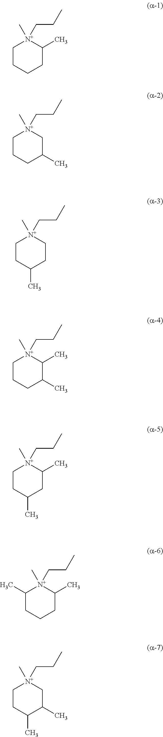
C1CCCC(C)[N+]1(C)CCC.C1CCC(C)C[N+]1(C)CCC.C1CC(C)CC[N+]1(C)CCC.C1CCC(C)C(C)[N+]1(C)CCC.C1CC(C)CC(C)[N+]1(C)CCC.C1(C)CCCC(C)[N+]1(C)CCC.C1CC(C)C(C)C[N+]1(C)CCC
